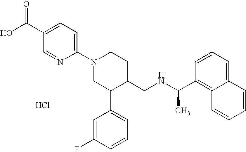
Cl.C1(N2CC(C3=CC=CC(F)=C3)C(CNC(C3=C4C(=CC=C3)C=CC=C4)C)CC2)=CC=C(C(O)=O)C=N1
